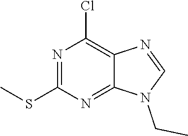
N1(CC)C=NC2=C(Cl)N=C(SC)N=C12
